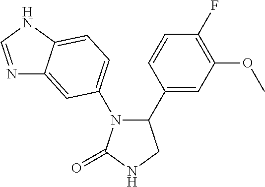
C1(C2=CC(OC)=C(F)C=C2)N(C2=CC=C3C(=C2)N=CN3)C(=O)NC1
